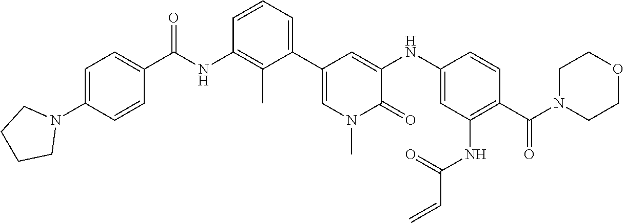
C1(N2CCCC2)=CC=C(C(=O)NC2=C(C)C(C3=CN(C)C(=O)C(NC4=CC(NC(=O)C=C)=C(C(=O)N5CCOCC5)C=C4)=C3)=CC=C2)C=C1
